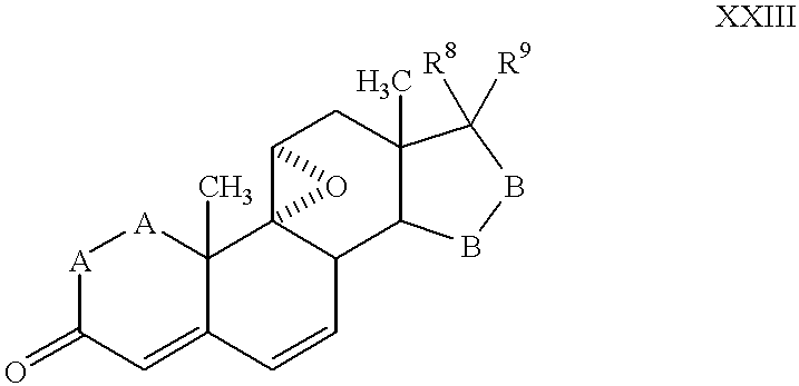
[A]1C(=O)C=C2C(C)([A]1)C13C(C=C2)C2C(C)(CC1O3)C([R9])([R8])BB2
